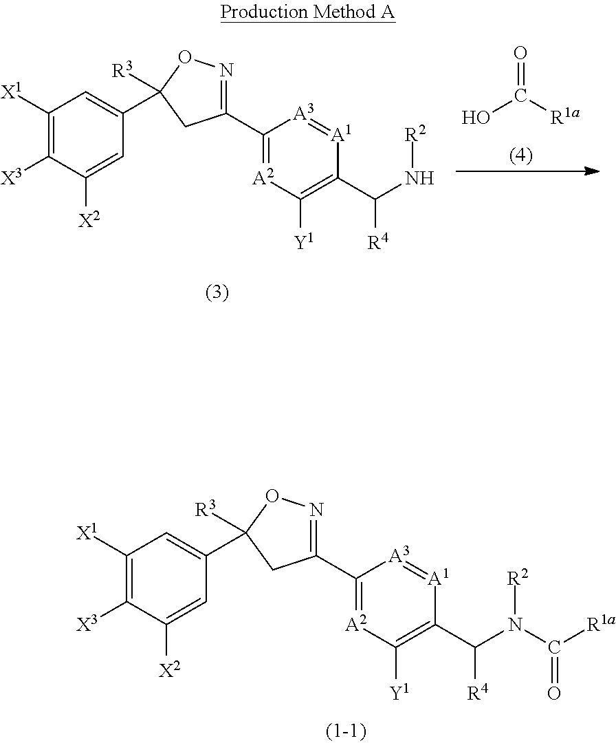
C1([X1])=C([X3])C([X2])=CC(C2([R3])CC(C3=[A2]C([Y1])=C(C(N([R2])C([R1a])=O)[R4])[A1]=[A3]3)=NO2)=C1.OC([R1a])=O.C1([X1])=C([X3])C([X2])=CC(C2([R3])CC(C3=[A2]C([Y1])=C(C(N[R2])[R4])[A1]=[A3]3)=NO2)=C1
